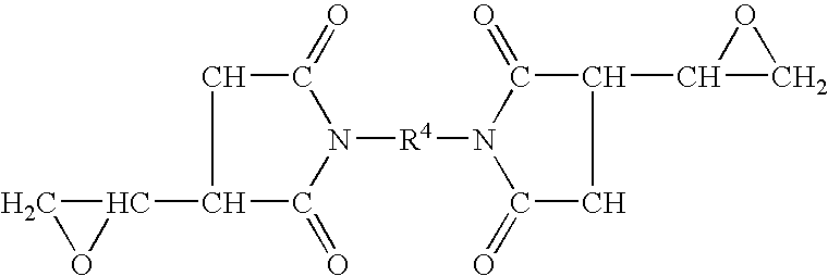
C1(=O)CC(C2CO2)C(=O)N1[R4]N1C(=O)CC(C2CO2)C1=O
